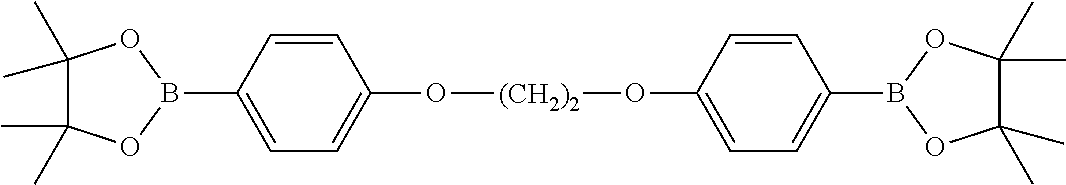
C1(C)(C)C(C)(C)OB(C2=CC=C(O[(CH2)2]OC3=CC=C(B4OC(C)(C)C(C)(C)O4)C=C3)C=C2)O1
